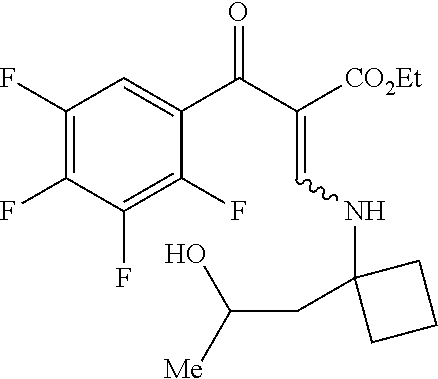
C1(F)=C(F)C(F)=C(F)C(C(C(=CNC2(CC([Me])O)CCC2)[CO2Et])=O)=C1
